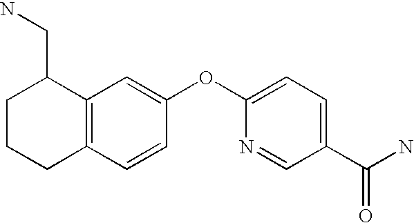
C12=C(C=CC(OC3=CC=C(C(N)=O)C=N3)=C1)CCCC2CN
